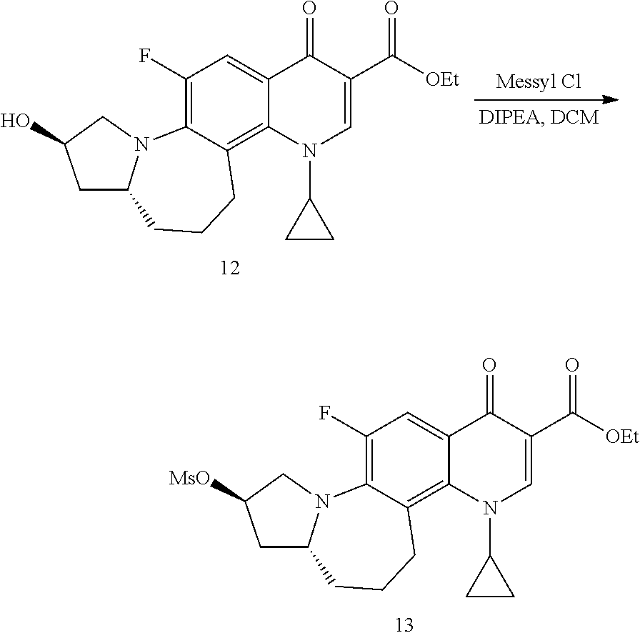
C1(F)=C2C(=C3C(=C1)C(=O)C(C([OEt])=O)=CN3C1CC1)CCCC1N2CC([MsO])C1.C1(F)=C2C(=C3C(=C1)C(=O)C(C([OEt])=O)=CN3C1CC1)CCCC1N2CC(O)C1
